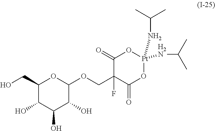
C1(CO)C(O)C(O)C(O)C(OCC2(F)C(=O)O[Pt]([H2N]C(C)C)(NC(C)C)OC2=O)O1
